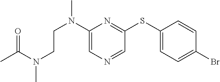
C1(N(CCN(C(C)=O)C)C)=CN=CC(SC2=CC=C(Br)C=C2)=N1
